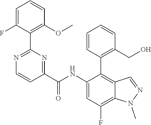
C1(NC(C2=NC(C3=C(OC)C=CC=C3F)=NC=C2)=O)=CC(F)=C2C(=C1C1=C(CO)C=CC=C1)C=NN2C
